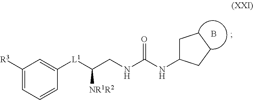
C1([R3])=CC=CC([L1]C(CNC(NC2CCCC2)=O)[NR1R2])=C1.B
